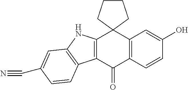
C12=C(C=CC(O)=C1)C(=O)C1=C(C23CCCC3)NC2=C1C=CC(C#N)=C2
